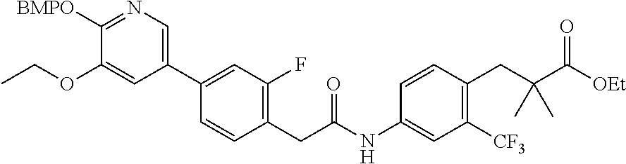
C1(CC(NC2=CC([CF3])=C(CC(C([OEt])=O)(C)C)C=C2)=O)=C(F)C=C(C2=CN=C([BMPO])C(OCC)=C2)C=C1
